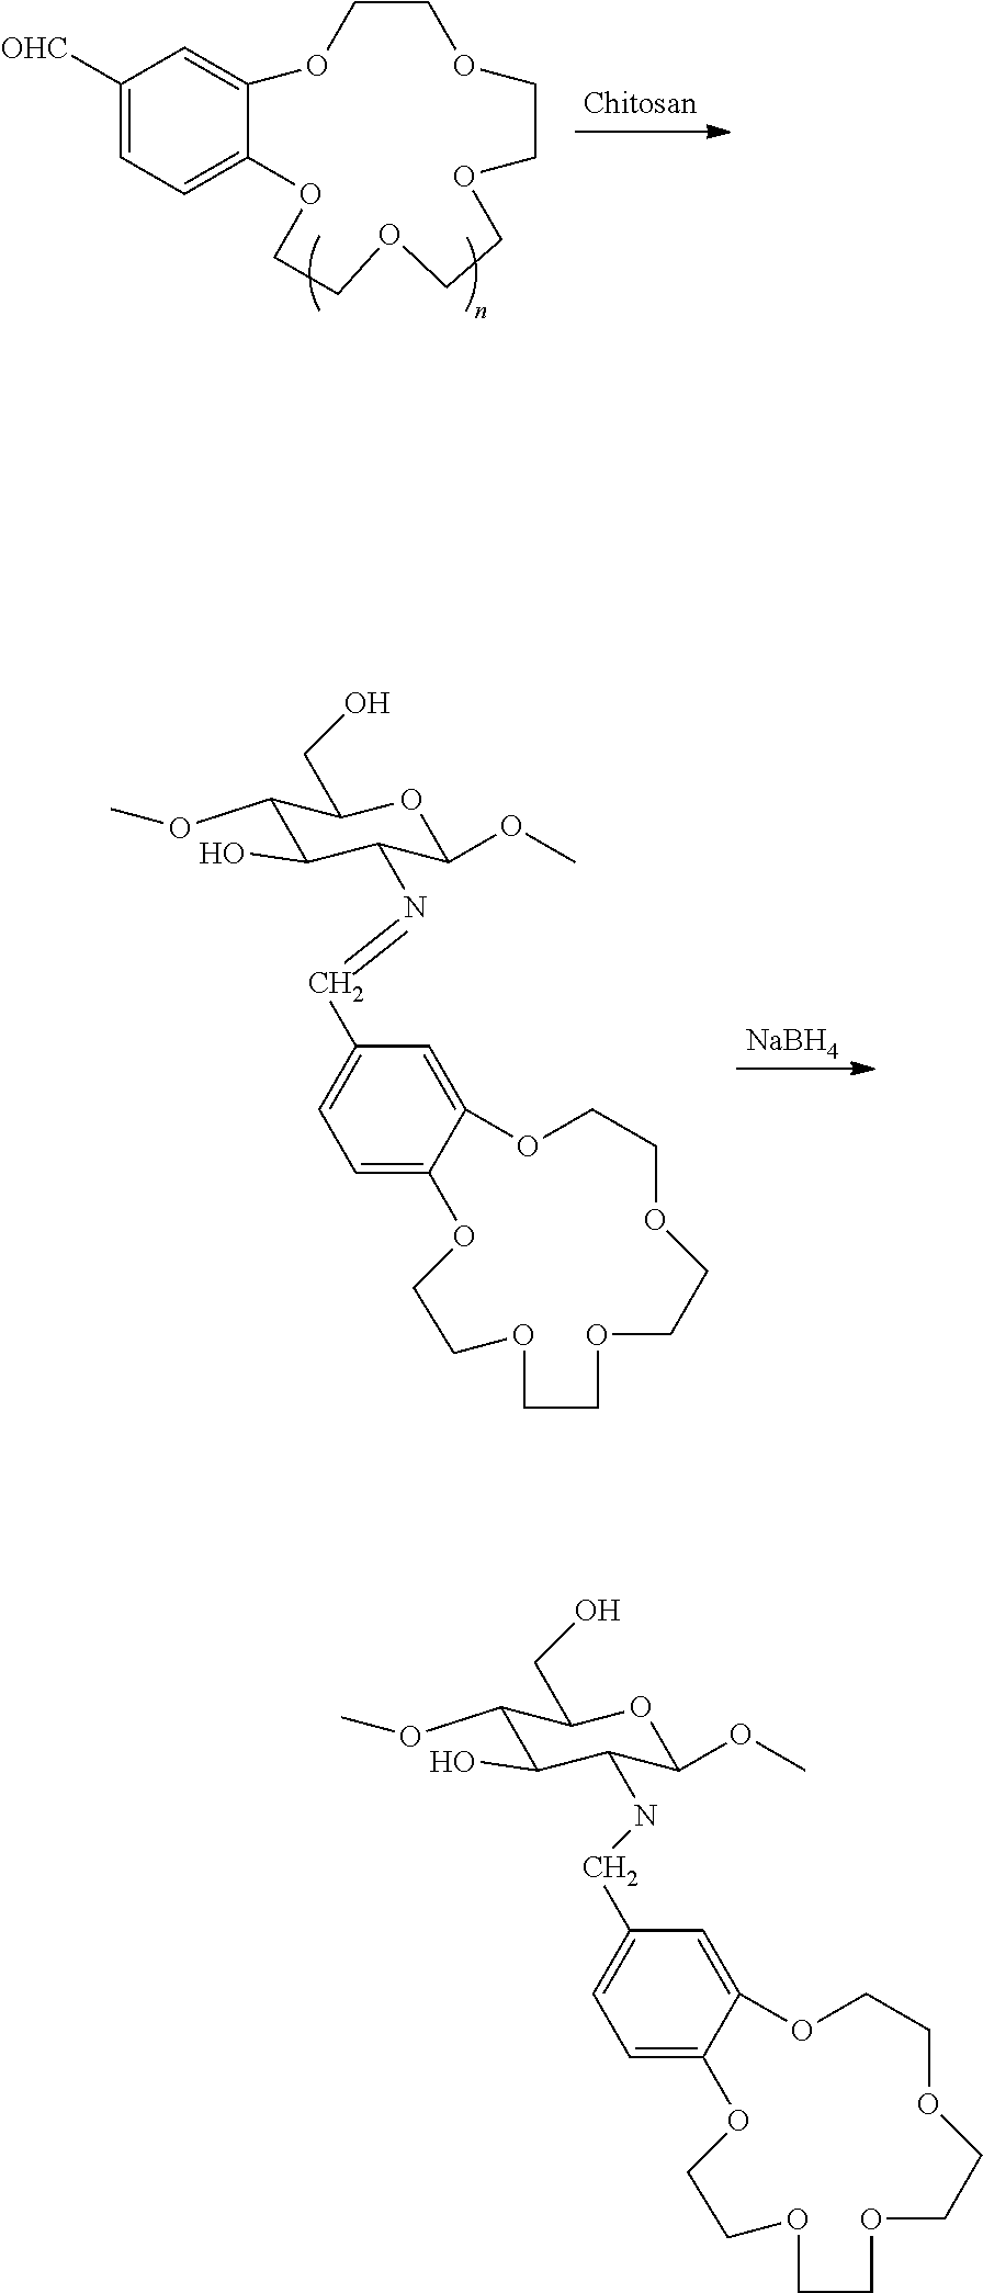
[Chitosan].C1([OHC])=CC=C2C(=C1)OCCOCCOCCOCCO2.[NaBH4].C1=C2C(=CC=C1C=NC1C(O)C(OC)C(CO)OC1OC)OCCOCCOCCOCCO2.C1=C2C(=CC=C1CNC1C(O)C(OC)C(CO)OC1OC)OCCOCCOCCOCCO2
